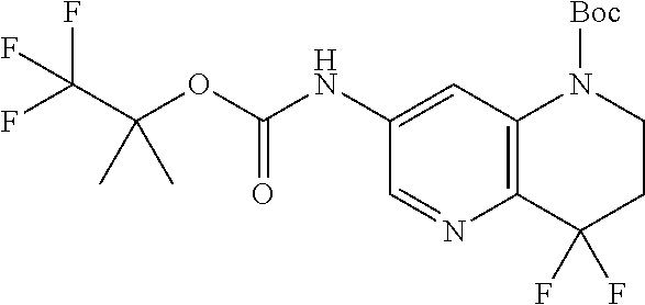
C1(NC(OC(C(F)(F)F)(C)C)=O)=CC2=C(N=C1)C(F)(F)CCN2[Boc]
